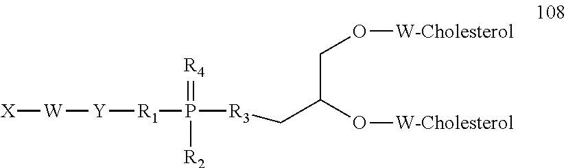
[X][W][Y][R1]P(=[R4])([R2])[R3]CC(CO[W-Cholesterol])O[W-Cholesterol]
